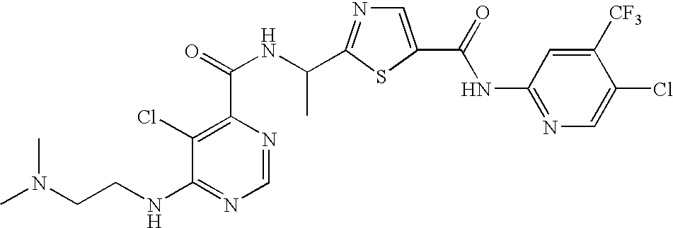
C1(Cl)=C(C(=O)NC(C2=NC=C(C(=O)NC3=NC=C(Cl)C([CF3])=C3)S2)C)N=CN=C1NCCN(C)C
